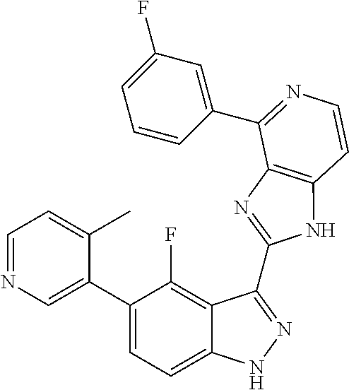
C1=C(C2=CC=C3C(=C2F)C(C2=NC4=C(N2)C=CN=C4C2=CC(F)=CC=C2)=NN3)C(C)=CC=N1
